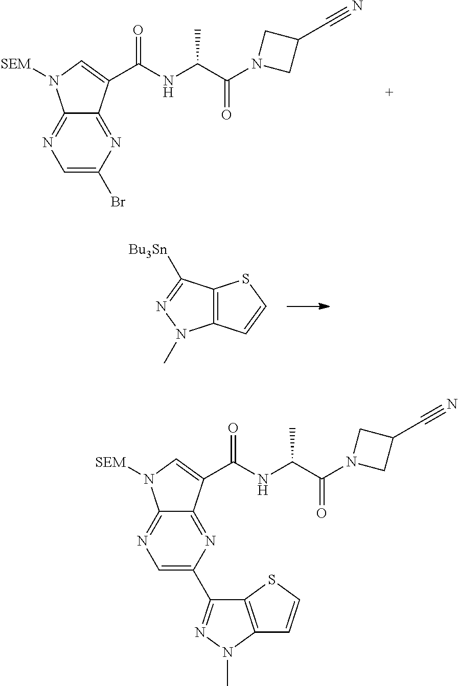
C1=C(Br)N=C2C(=N1)N([SEM])C=C2C(NC(C(N1CC(C#N)C1)=O)C)=O.C12=C(C([Bu3Sn])=NN1C)SC=C2.C1=C(C2=NN(C)C3=C2SC=C3)N=C2C(=N1)N([SEM])C=C2C(NC(C(N1CC(C#N)C1)=O)C)=O
